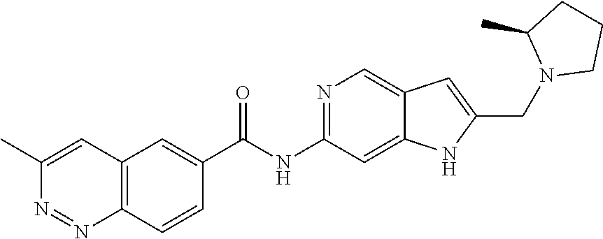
C1CN(CC2=CC3=CN=C(NC(C4=CC5=C(C=C4)N=NC(C)=C5)=O)C=C3N2)C(C)C1
